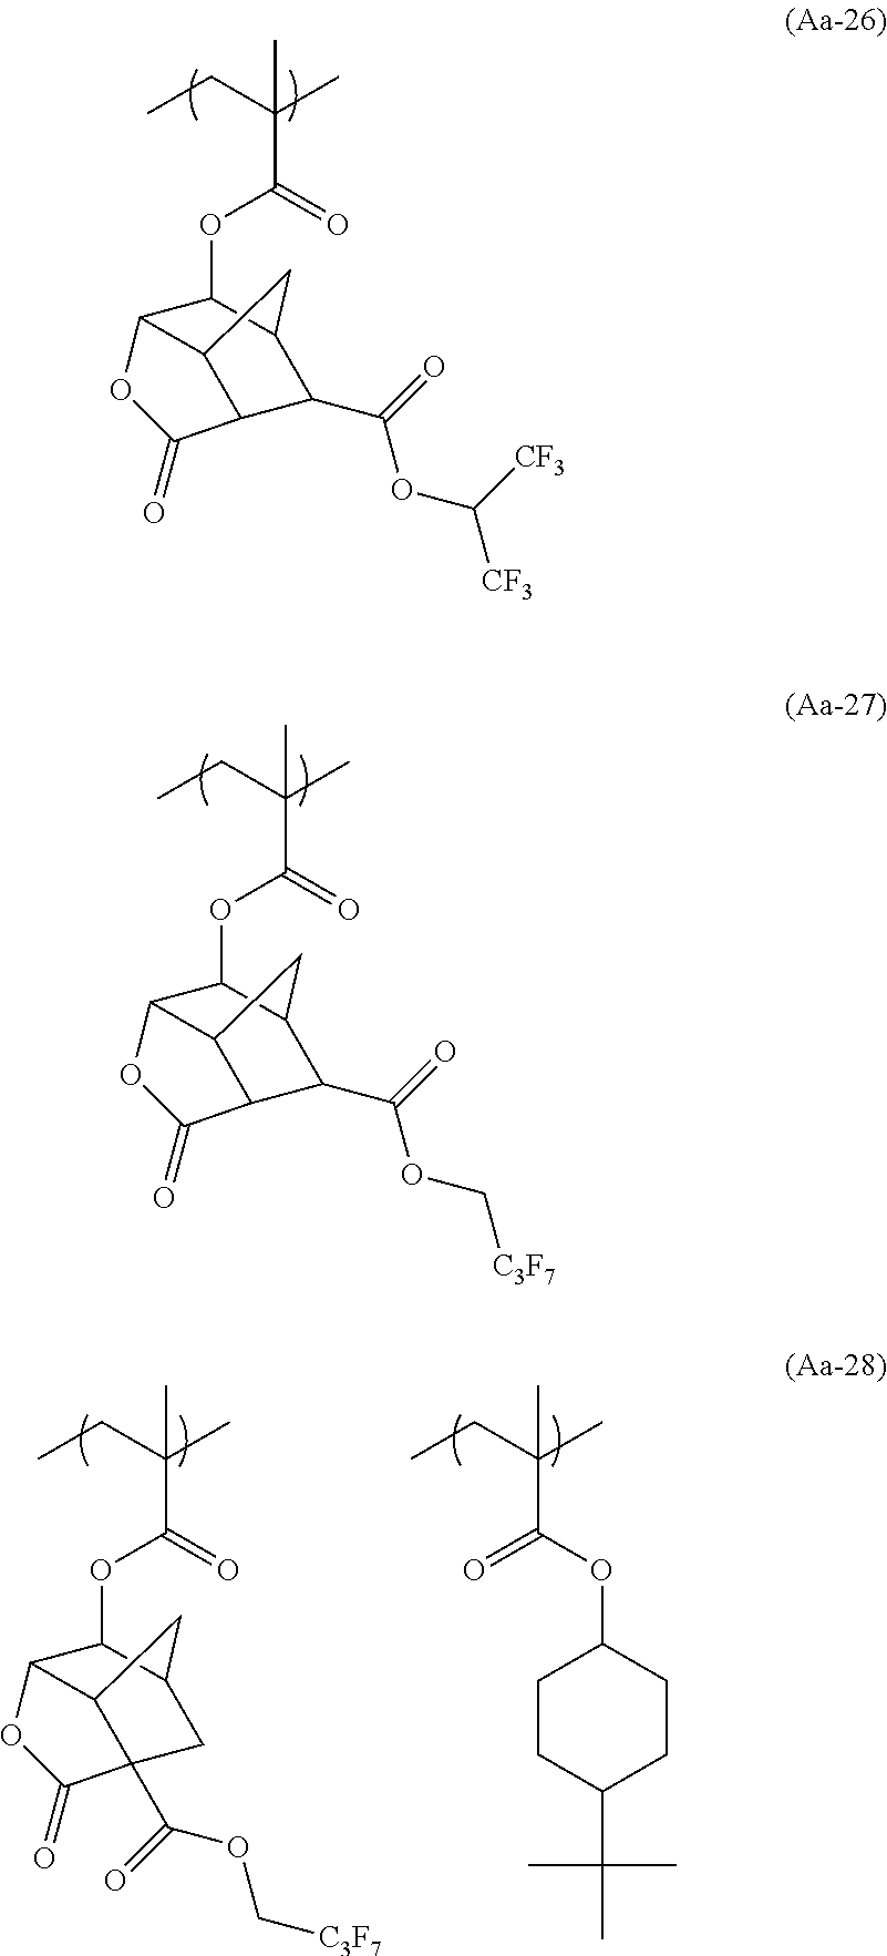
O(C1C2C3C(C(C(OC([CF3])[CF3])=O)C1C3)C(=O)O2)C(=O)C(CC)(C)C.O(C1C2C3C(C(C(OC[C3F7])=O)C1C3)C(=O)O2)C(=O)C(CC)(C)C.O(C1C2C3C(C(OC[C3F7])=O)(CC1C3)C(=O)O2)C(=O)C(CC)(C)C.O=C(OC1CCC(C(C)(C)C)CC1)C(CC)(C)C
